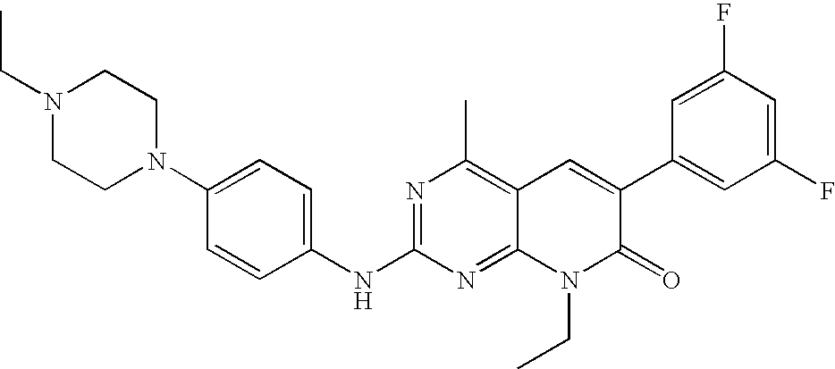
C1(NC2=NC(C)=C3C(=N2)N(CC)C(=O)C(C2=CC(F)=CC(F)=C2)=C3)=CC=C(N2CCN(CC)CC2)C=C1
